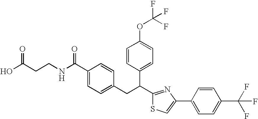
OC(CCNC(C1=CC=C(CC(C2=NC(C3=CC=C(C(F)(F)F)C=C3)=CS2)C2=CC=C(OC(F)(F)F)C=C2)C=C1)=O)=O
